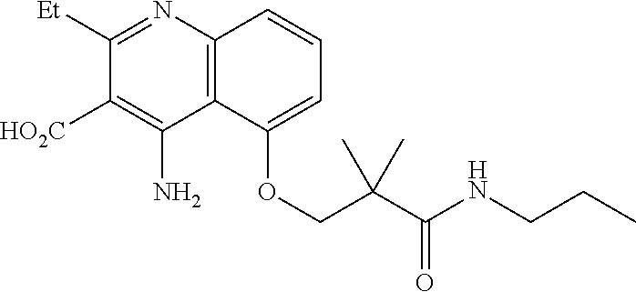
C12=C(N=C([Et])C([HO2C])=C1N)C=CC=C2OCC(C(NCCC)=O)(C)C
